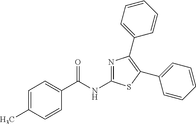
N1=C(NC(C2=CC=C(C)C=C2)=O)SC(C2=CC=CC=C2)=C1C1=CC=CC=C1
